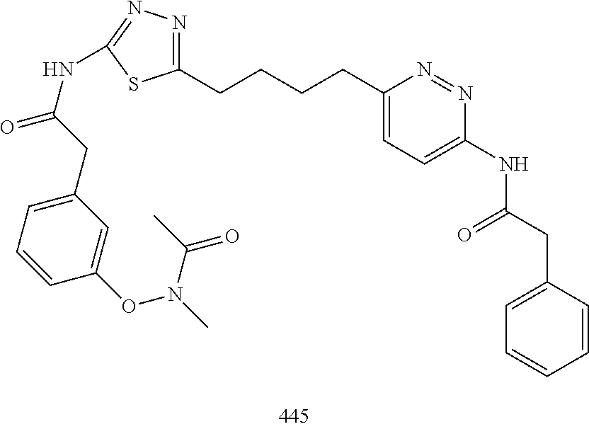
C1(CCCCC2=CC=C(NC(CC3=CC=CC=C3)=O)N=N2)=NN=C(NC(CC2=CC=CC(ON(C)C(C)=O)=C2)=O)S1
